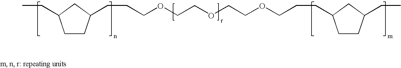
C1CC(CCCOCCOCCOCCCC2CCC(CC)C2)CC1CC
